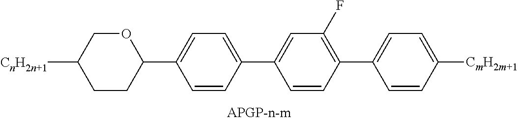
C1(C2OCC([CnH2n+1])CC2)=CC=C(C2=CC(F)=C(C3=CC=C([CmH2m+1])C=C3)C=C2)C=C1
